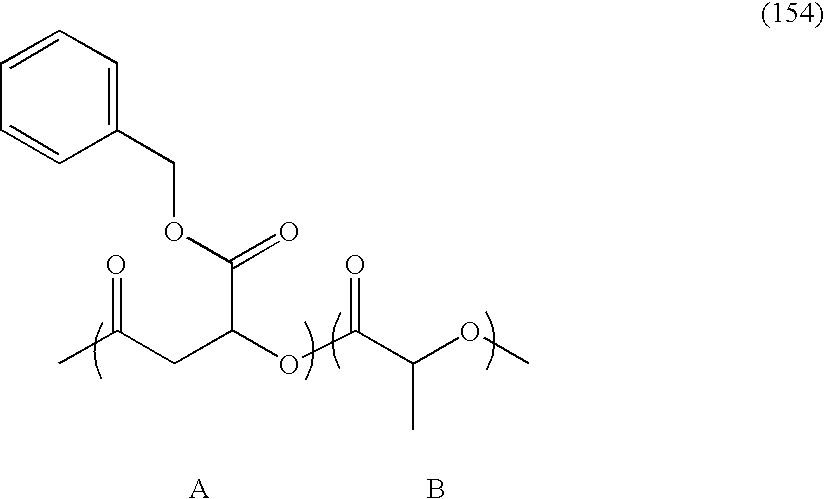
CC(CC(OC(C(OC)C)=O)C(OCC1=CC=CC=C1)=O)=O.[A].B
